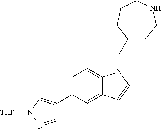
C1=C(C2=CN([THP])N=C2)C=C2C(=C1)N(CC1CCNCCC1)C=C2
